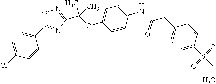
O(C1=CC=C(NC(CC2=CC=C(S(=O)(=O)CC)C=C2)=O)C=C1)C(C1=NOC(C2=CC=C(Cl)C=C2)=N1)(C)C
